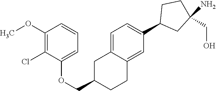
C1=C2C(=CC(C3CC(N)(CO)CC3)=C1)CCC(COC1=CC=CC(OC)=C1Cl)C2
